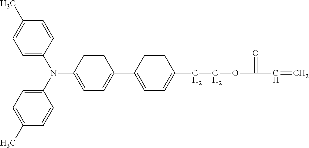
C1=C(N(C2=CC=C(C)C=C2)C2=CC=C(C3=CC=C(CCOC(C=C)=O)C=C3)C=C2)C=CC(C)=C1
